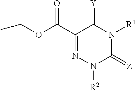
C1(C(OCC)=O)=NN([R2])C(=[Z])N([R1])C1=[Y]
